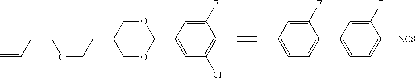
O(CCC1COC(C2=CC(Cl)=C(C#CC3=CC=C(C4=CC=C([NCS])C(F)=C4)C(F)=C3)C(F)=C2)OC1)CCC=C
